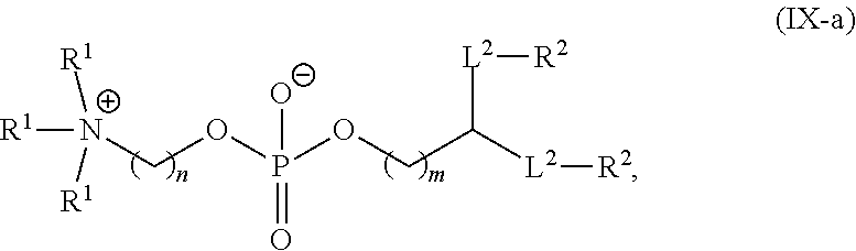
[N+](COP(OCC([L2][R2])[L2][R2])([O-])=O)([R1])([R1])[R1]
